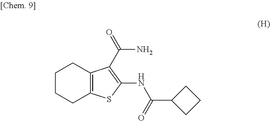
C12=C(SC(NC(C3CCC3)=O)=C1C(=O)N)CCCC2
